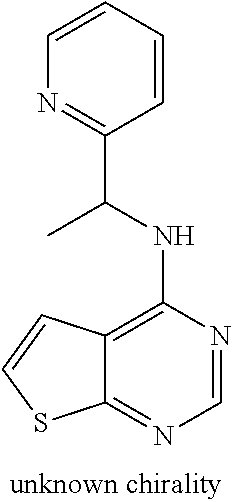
C1=CC=CC(C(NC2=C3C(=NC=N2)SC=C3)C)=N1
